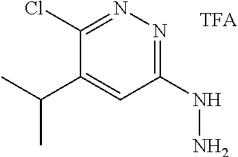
C1(NN)=NN=C(Cl)C(C(C)C)=C1
